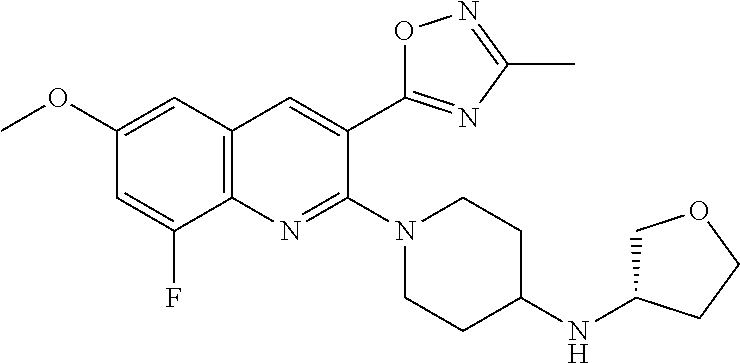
C1(OC)=CC2=C(C(F)=C1)N=C(N1CCC(NC3COCC3)CC1)C(C1=NC(C)=NO1)=C2
